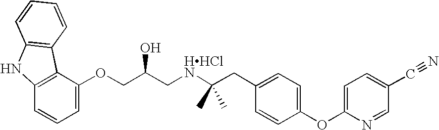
C1=C(OCC(C[HHClN]C(CC2=CC=C(OC3=CC=C(C#N)C=N3)C=C2)(C)C)O)C2=C(C=C1)NC1=C2C=CC=C1
